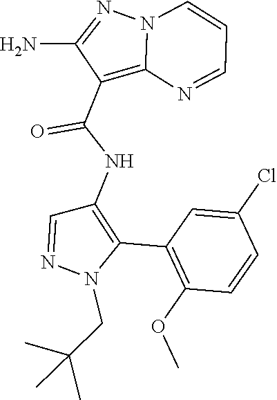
C1(C2=C(NC(C3=C4N(N=C3N)C=CC=N4)=O)C=NN2CC(C)(C)C)=C(OC)C=CC(Cl)=C1
